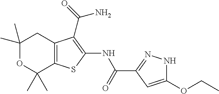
C1(C)(C)OC(C)(C)C2=C(C1)C(C(=O)N)=C(NC(C1=NNC(OCC)=C1)=O)S2
